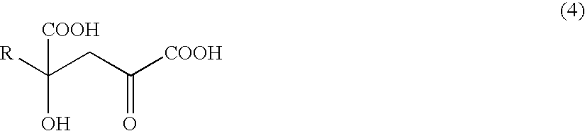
[R]C(CC([COOH])=O)(O)[COOH]
